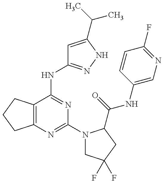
C12=C(C(NC3=NNC(C(C)C)=C3)=NC(N3CC(F)(F)CC3C(=O)NC3=CN=C(F)C=C3)=N1)CCC2
